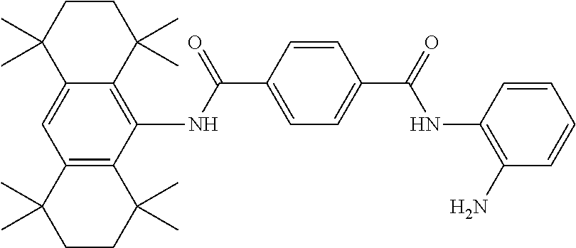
C12=C(C(NC(C3=CC=C(C(=O)NC4=C(N)C=CC=C4)C=C3)=O)=C3C(=C1)C(C)(C)CCC3(C)C)C(C)(C)CCC2(C)C
